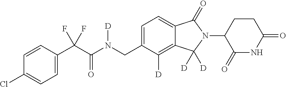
C1=CC(C(C(N(CC2=CC=C3C(=C2[D])C([D])([D])N(C2C(=O)NC(=O)CC2)C3=O)[D])=O)(F)F)=CC=C1Cl
